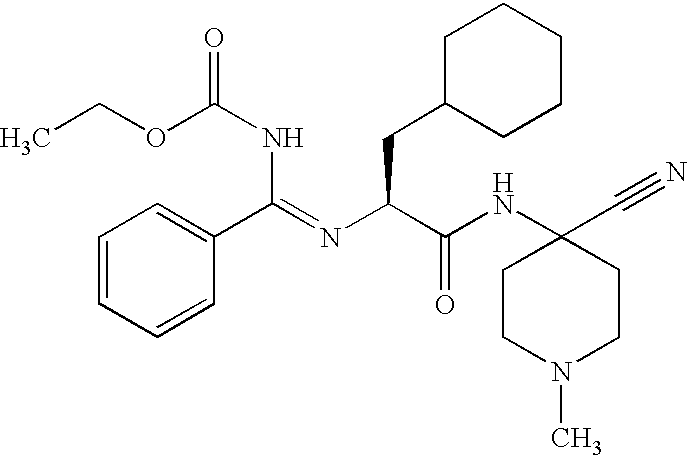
CCOC(NC(C1=CC=CC=C1)=NC(C(NC1(C#N)CCN(C)CC1)=O)CC1CCCCC1)=O
